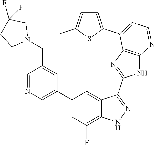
C1=NC=C(C2=CC(F)=C3C(=C2)C(C2=NC4=C(N2)N=CC=C4C2=CC=C(C)S2)=NN3)C=C1CN1CC(F)(F)CC1
